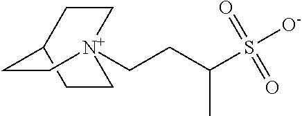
[N+]12(CCC(S([O-])(=O)=O)C)CCC(CC1)CC2
